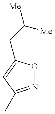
N1=C(C)C=C(CC([Me])[Me])O1
